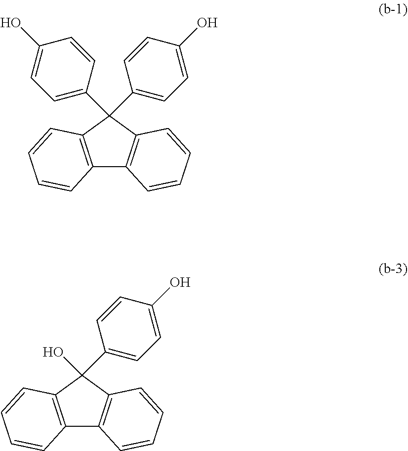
C12=C(C(C3=CC=C(O)C=C3)(C3=CC=C(O)C=C3)C3=C1C=CC=C3)C=CC=C2.C12=C(C(O)(C3=CC=C(O)C=C3)C3=C1C=CC=C3)C=CC=C2
